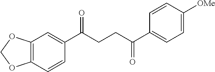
C12=C(C=CC(C(CCC(C3=CC=C([OMe])C=C3)=O)=O)=C1)OCO2
